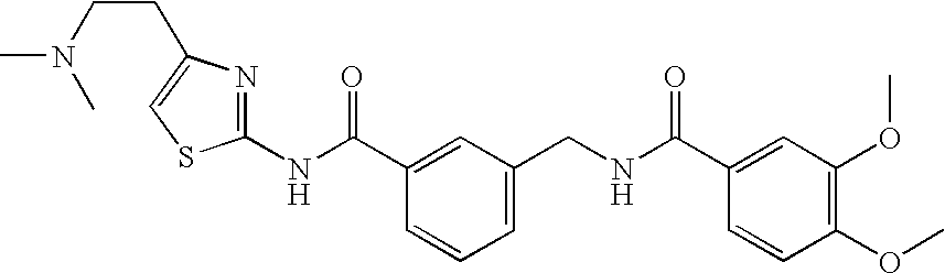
C1(C(=O)NCC2=CC=CC(C(=O)NC3=NC(CCN(C)C)=CS3)=C2)=CC(OC)=C(OC)C=C1
